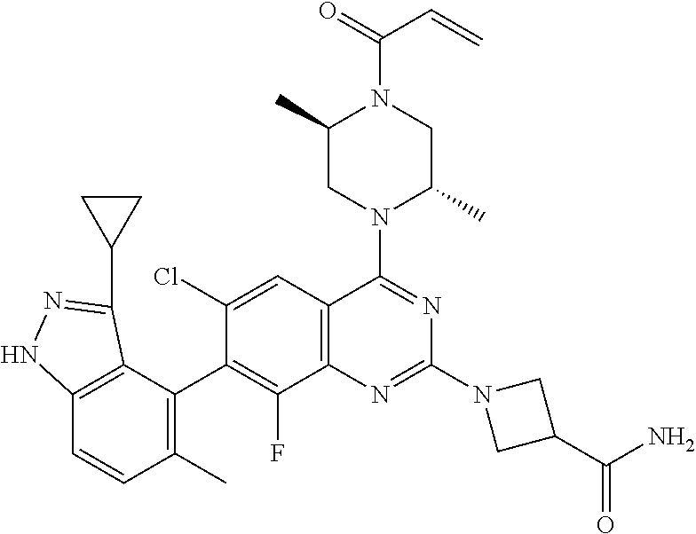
C12=C(C=C(Cl)C(C3=C(C)C=CC4=C3C(C3CC3)=NN4)=C1F)C(N1C(C)CN(C(=O)C=C)C(C)C1)=NC(N1CC(C(N)=O)C1)=N2
